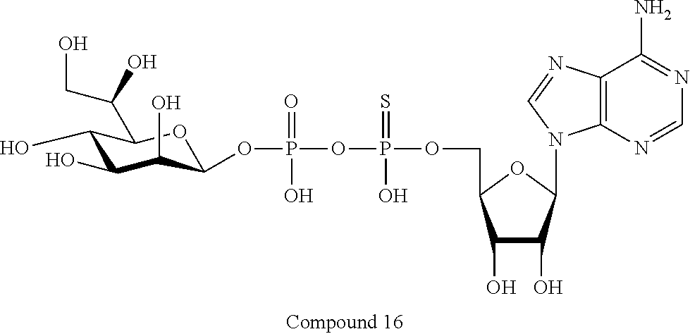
C1(O)C(O)C(O)C(OP(=O)(O)OP(=S)(O)OCC2C(O)C(O)C(N3C4=C(N=C3)C(N)=NC=N4)O2)OC1C(CO)O
